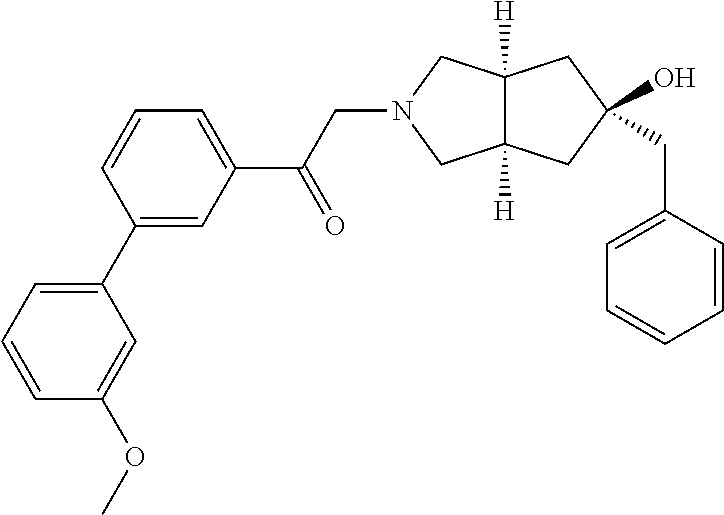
C1=CC=C(C2=CC(C(CN3CC4([H])C([H])(C3)CC(CC3=CC=CC=C3)(O)C4)=O)=CC=C2)C=C1OC
